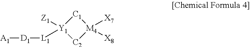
[C1]1[Y1]([Z1])([L1][D1][A1])[C2][M4]1([X7])[X8]
